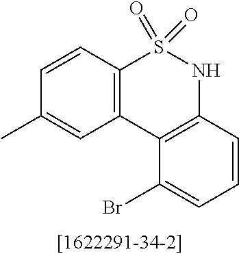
C12=C(C=CC(C)=C1)S(=O)(=O)NC1=C2C(Br)=CC=C1
